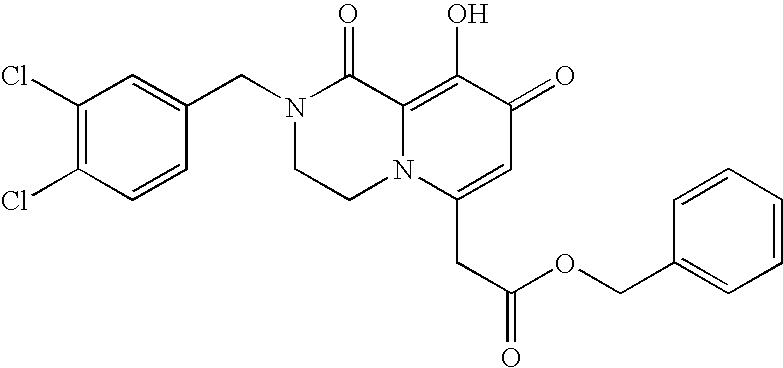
C1(Cl)=C(Cl)C=CC(CN2CCN3C(=C(O)C(=O)C=C3CC(=O)OCC3=CC=CC=C3)C2=O)=C1
